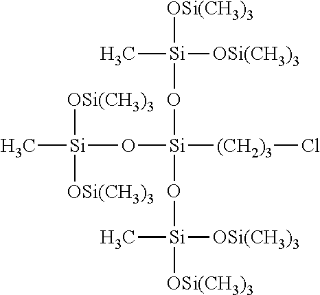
[OSi(CH3)3][Si](C)([OSi(CH3)3])O[Si](O[Si](C)([OSi(CH3)3])[OSi(CH3)3])([(CH2)3]Cl)O[Si](C)([OSi(CH3)3])[OSi(CH3)3]
